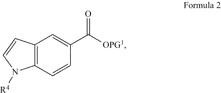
C1=CC2=C(C=C1C([OPG1])=O)C=CN2[R4]
